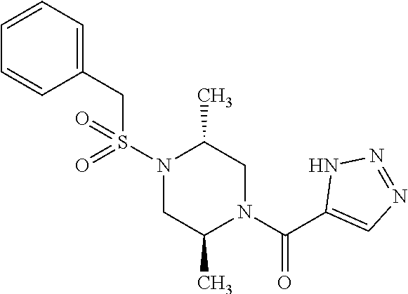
C(S(N1C(C)CN(C(C2=CN=NN2)=O)C(C)C1)(=O)=O)C1=CC=CC=C1
